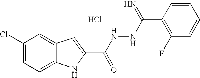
C1(Cl)=CC=C2C(=C1)C=C(C(NNC(C1=C(F)C=CC=C1)=N)=O)N2.Cl
